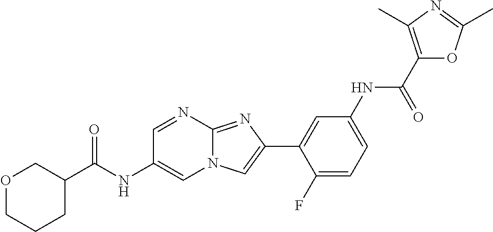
C1=NC2=NC(C3=CC(NC(C4=C(C)N=C(C)O4)=O)=CC=C3F)=CN2C=C1NC(=O)C1COCCC1
